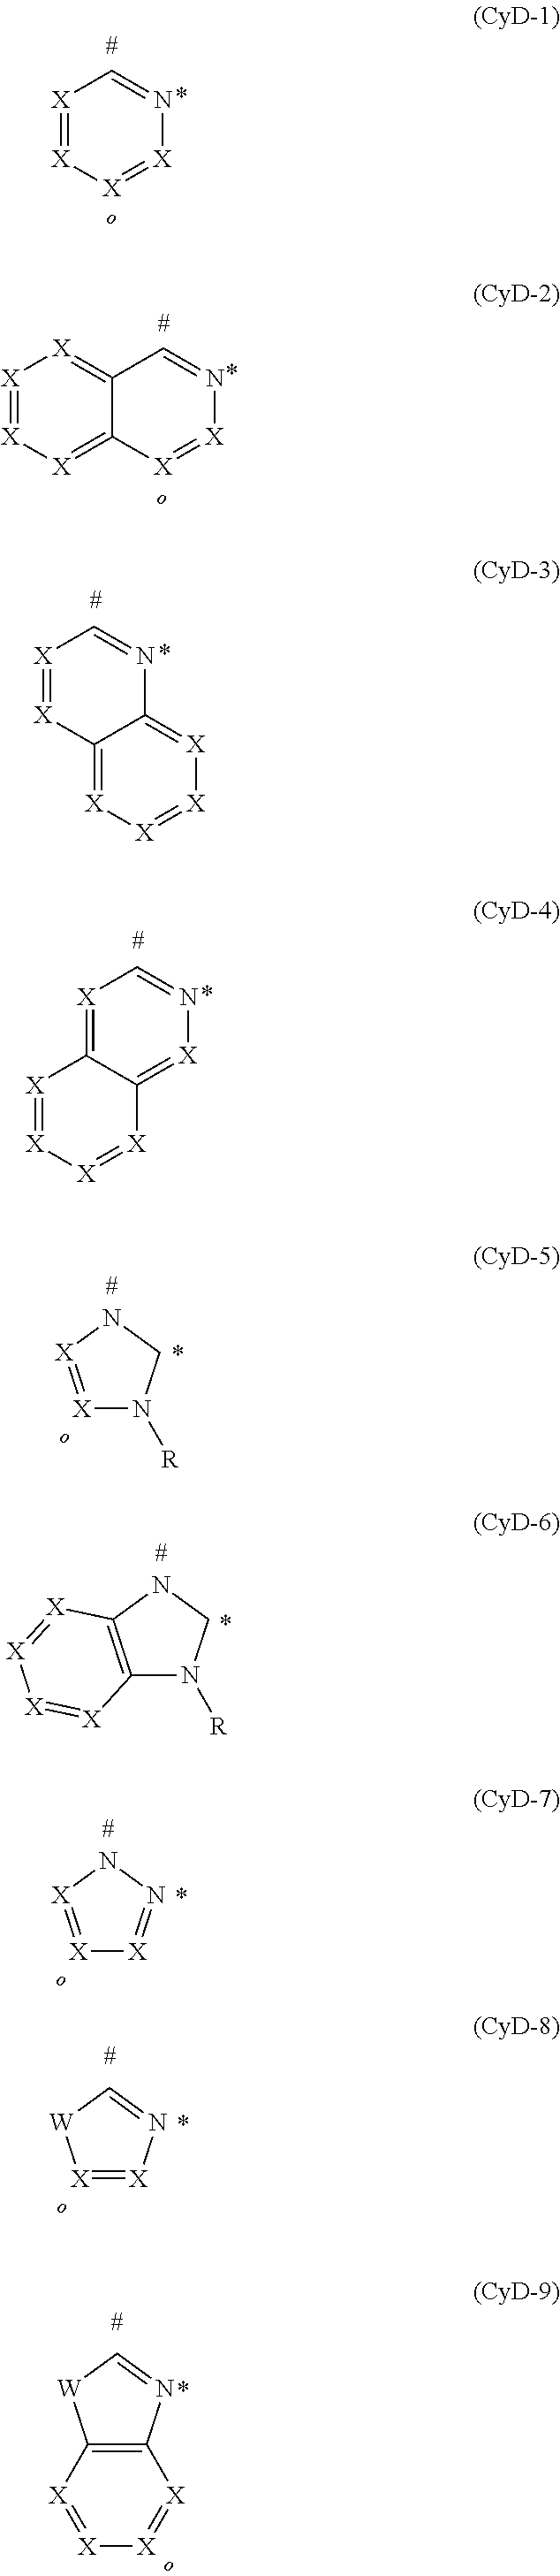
C12=[X]N=C[X]=C1[X]=[X][X]=[X]2.C12=[X][X]=[X][X]=C1N=C[X]=[X]2.[X]1=[X][X]=C2C(=[X]1)C=N[X]=[X]2.[X]1=[X][X]=[X]N=C1.C12=C(NCN1[R])[X]=[X][X]=[X]2.N1([R])[X]=[X]NC1.[X]1=[X][W]C=N1.[X]1=NN[X]=[X]1.C12=C(N=C[W]1)[X]=[X][X]=[X]2
